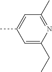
C1=C(CC)N=C(C)C=C1C
